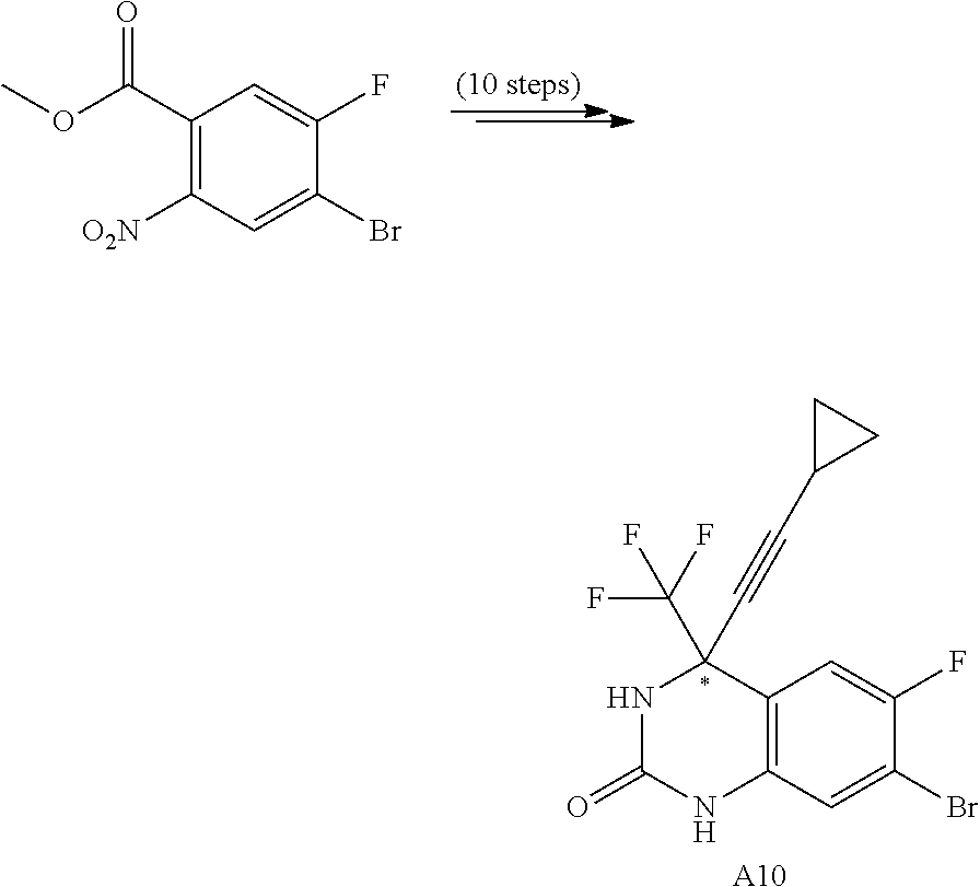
C12=C(C=C(Br)C(F)=C1)NC(=O)NC2(C#CC1CC1)C(F)(F)F.[A10].C1(C(OC)=O)=C([O2N])C=C(Br)C(F)=C1
